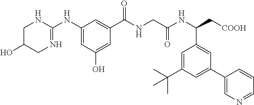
C1C(O)CN=C(NC2=CC(O)=CC(C(NCC(=O)NC(C3=CC(C4=CN=CC=C4)=CC(C(C)(C)C)=C3)C[COOH])=O)=C2)N1
